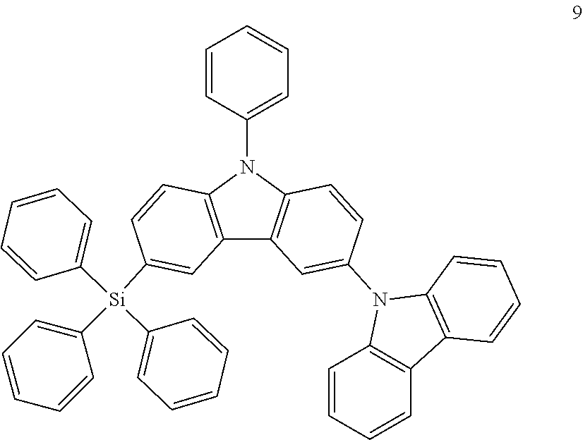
C1=CC(N2C3=C(C4=C2C=CC(N2C5=C(C6=C2C=CC=C6)C=CC=C5)=C4)C=C([Si](C2=CC=CC=C2)(C2=CC=CC=C2)C2=CC=CC=C2)C=C3)=CC=C1
